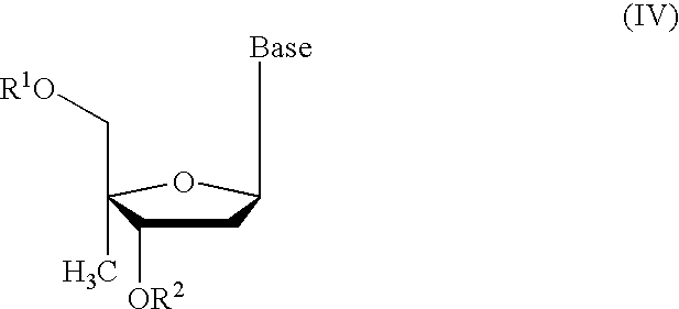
C1C([OR2])C(C)(C[R1O])OC1[Base]
